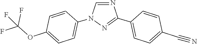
N1=CN(C2=CC=C(OC(F)(F)F)C=C2)N=C1C1=CC=C(C#N)C=C1
